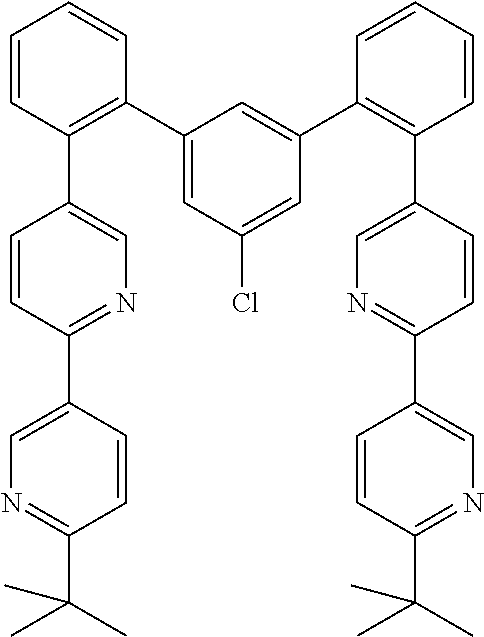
C1=CC(C2=CN=C(C3=CN=C(C(C)(C)C)C=C3)C=C2)=C(C2=CC(Cl)=CC(C3=C(C4=CN=C(C5=CN=C(C(C)(C)C)C=C5)C=C4)C=CC=C3)=C2)C=C1
